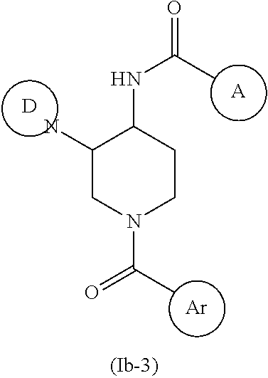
C1(N)CN(C(C)=O)CCC1NC(=O)C.[A].[Ar].[D]
